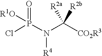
ClP(N(C([CO2R3])([R2b])[R2a])[R4])(=O)[R1O]
